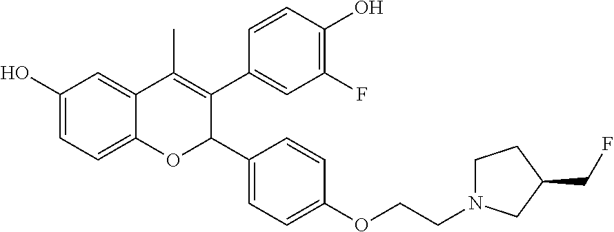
C1(O)=CC=C2C(=C1)C(C)=C(C1=CC(F)=C(O)C=C1)C(C1=CC=C(OCCN3CCC(CF)C3)C=C1)O2
